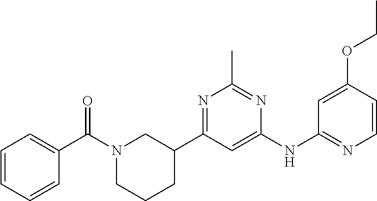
N1=C(NC2=CC(C3CCCN(C(C4=CC=CC=C4)=O)C3)=NC(C)=N2)C=C(OCC)C=C1
